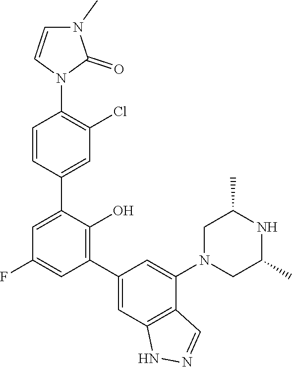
C1(C)CN(C2=CC(C3=C(O)C(C4=CC(Cl)=C(N5C=CN(C)C5=O)C=C4)=CC(F)=C3)=CC3=C2C=NN3)CC(C)N1
